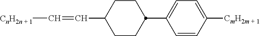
C1CC(C2=CC=C([CmH2m + 1])C=C2)CCC1C=C[CnH2n + 1]
